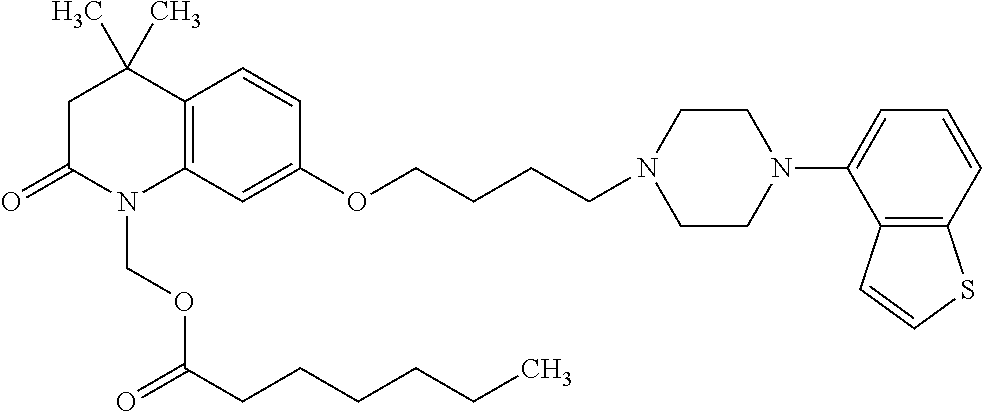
C1C(=O)N(COC(CCCCCC)=O)C2=C(C1(C)C)C=CC(OCCCCN1CCN(C3=CC=CC4=C3C=CS4)CC1)=C2
